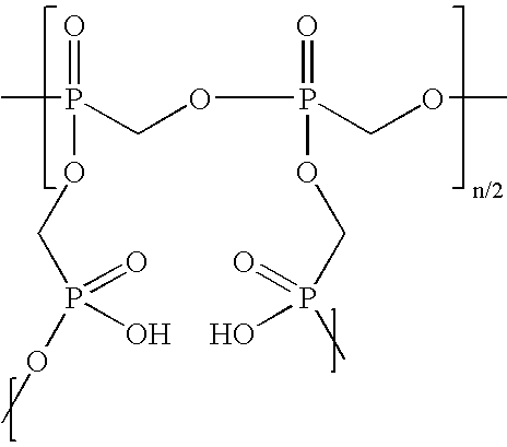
O=P(COP(COC)(=O)OCP(C)(=O)O)(OCP(OC)(=O)O)C
